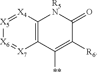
C12=C([X4]=[X5][X6]=[X7]1)[R5N]C(=O)C([R6])=C2[**]
